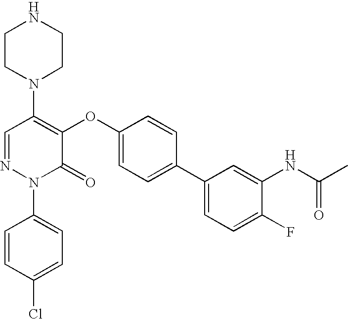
N1(C2=C(OC3=CC=C(C4=CC=C(F)C(NC(C)=O)=C4)C=C3)C(=O)N(C3=CC=C(Cl)C=C3)N=C2)CCNCC1
